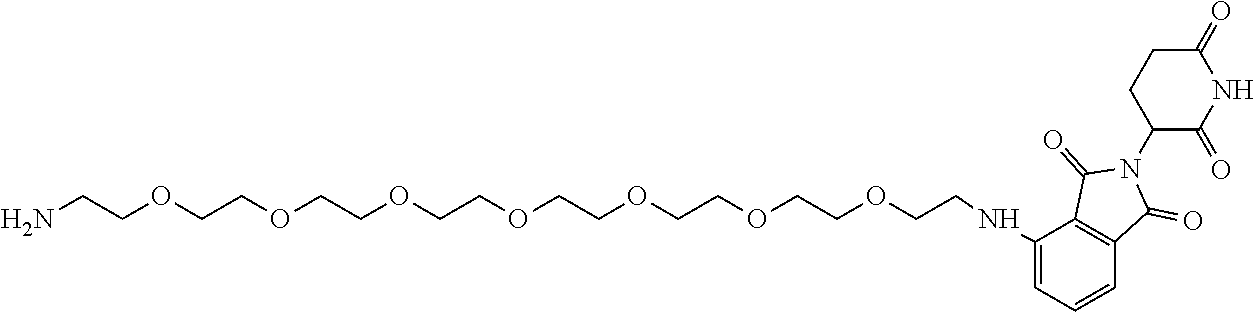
C1=C(NCCOCCOCCOCCOCCOCCOCCOCCN)C2=C(C=C1)C(=O)N(C1C(=O)NC(=O)CC1)C2=O
